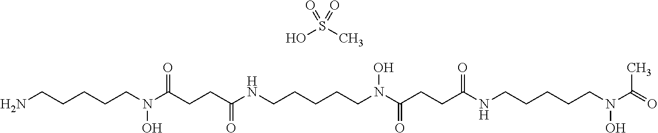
NCCCCCN(C(CCC(NCCCCCN(C(CCC(NCCCCCN(O)C(=O)C)=O)=O)O)=O)=O)O.OS(C)(=O)=O
